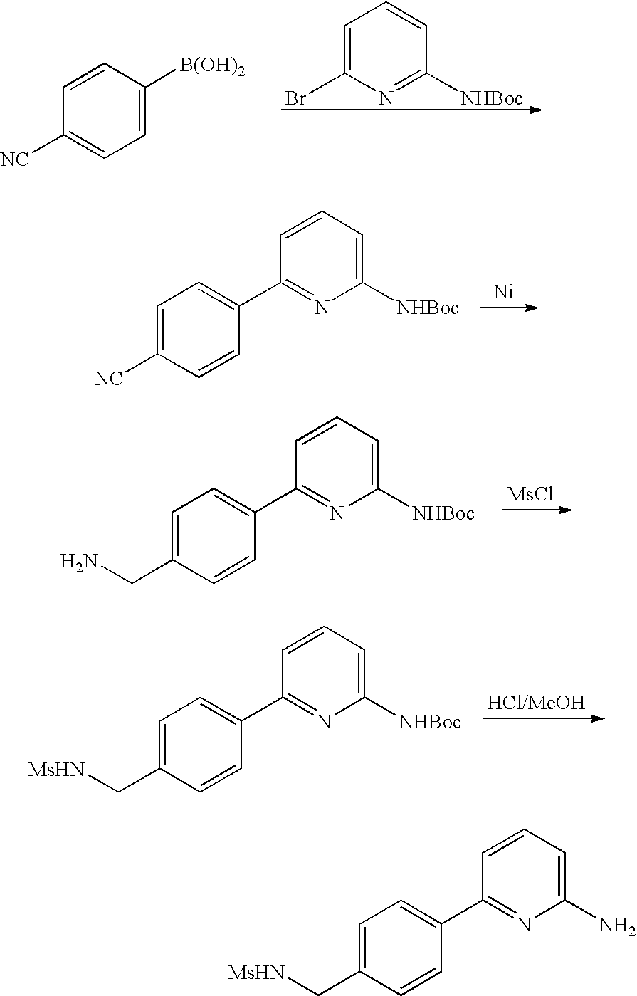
C1=C(Br)N=C([NHBoc])C=C1.C1=CC([NC])=CC=C1[B(OH)2].[Ni].C1=C([NC])C=CC(C2=NC([NHBoc])=CC=C2)=C1.[MsCl].C1=C(CN)C=CC(C2=NC([NHBoc])=CC=C2)=C1.C1=C(C[MsHN])C=CC(C2=NC([NHBoc])=CC=C2)=C1.C1=C(C[MsHN])C=CC(C2=NC(N)=CC=C2)=C1
